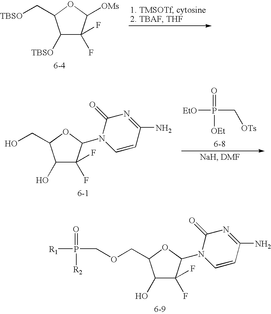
C1([TBSO])C(F)(F)C([OMs])OC1C[TBSO].[EtO]P(=O)([OEt])C[OTs].C1(O)C(F)(F)C(N2C=CC(N)=NC2=O)OC1CO.C1(O)C(F)(F)C(N2C=CC(N)=NC2=O)OC1COCP(=O)([R1])[R2]
